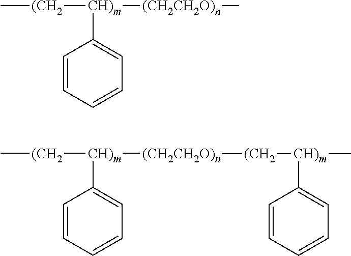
C1=CC=CC=C1[CH)m]([(CH2]C)[(CH2CH2O)n]C.C1=CC=CC=C1[CH)m]([(CH2]C)[(CH2CH2O)n][(CH2][CH)m](C1=CC=CC=C1)C
